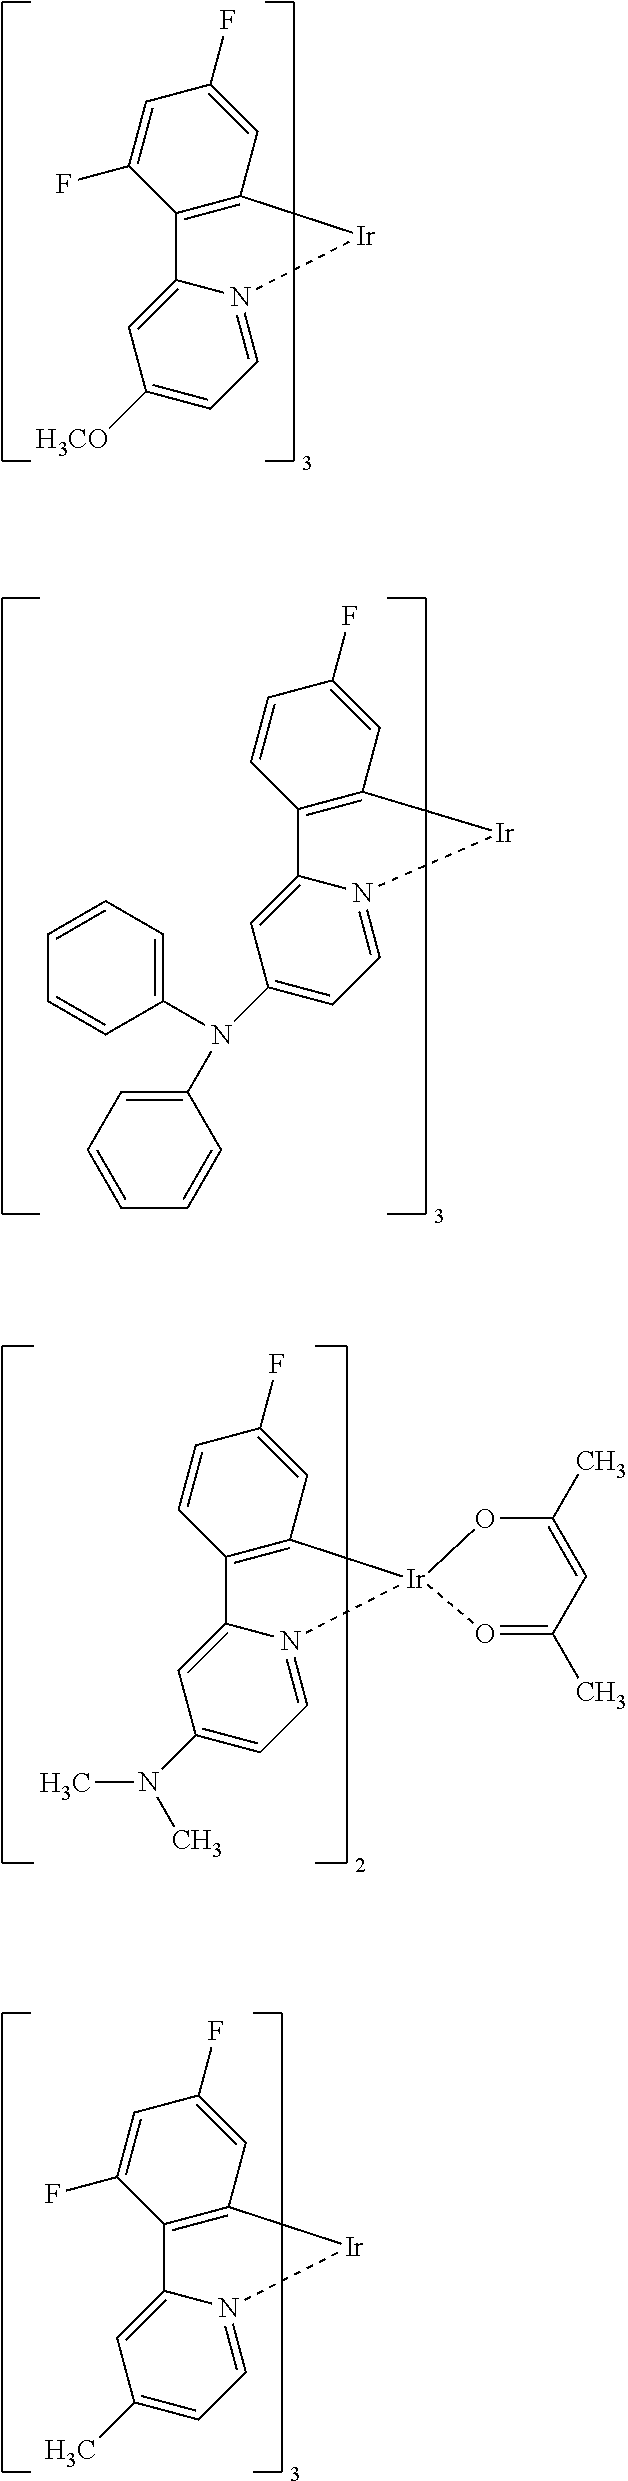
C12=C(C=C(F)C=C1F)[Ir]N1=CC=C([H3CO])C=C21.C12=C(C=C(F)C=C1)[Ir]N1=CC=C(N(C3=CC=CC=C3)C3=CC=CC=C3)C=C21.C12=C(C=C(F)C=C1)[Ir]1(N3=CC=C(N(C)C)C=C23)O=C(C)C=C(C)O1.C12=C(C=C(F)C=C1F)[Ir]N1=CC=C(C)C=C21
